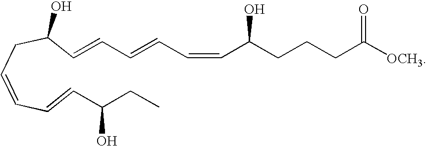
C(=CC=CCC(C=CC=CC=CC(CCCC([OCH3])=O)O)O)C(CC)O
